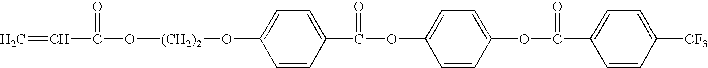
C=CC(=O)O[(CH2)2]OC1=CC=C(C(=O)OC2=CC=C(OC(=O)C3=CC=C([CF3])C=C3)C=C2)C=C1
